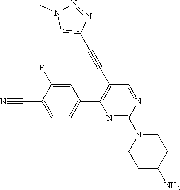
C1(C2=C(C#CC3=CN(C)N=N3)C=NC(N3CCC(N)CC3)=N2)=CC=C(C#N)C(F)=C1
